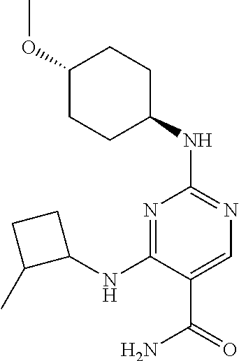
N1=C(NC2CCC2C)C(C(=O)N)=CN=C1NC1CCC(OC)CC1
